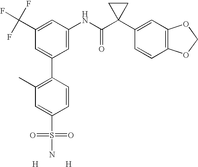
C1(C2=C(C)C=C(S(=O)(=O)N)C=C2)=CC(C(F)(F)F)=CC(NC(C2(C3=CC4=C(C=C3)OCO4)CC2)=O)=C1.[H].[H]
